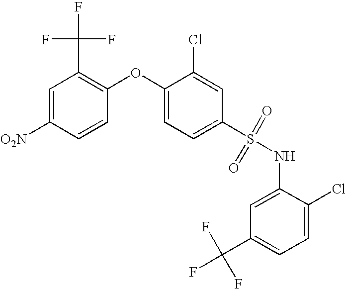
C1(S(NC2=CC(C(F)(F)F)=CC=C2Cl)(=O)=O)=CC=C(OC2=C(C(F)(F)F)C=C([O2N])C=C2)C(Cl)=C1
